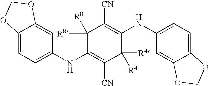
C1(NC2=CC=C3C(=C2)OCO3)=C([CN])C([R4])([R4])C(NC2=CC=C3C(=C2)OCO3)=C([CN])C1([R8])[R8]
